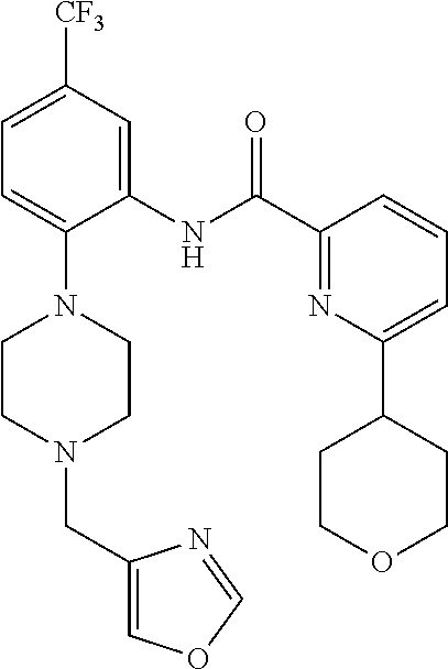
C1=C([CF3])C=C(NC(C2=NC(C3CCOCC3)=CC=C2)=O)C(N2CCN(CC3=COC=N3)CC2)=C1
